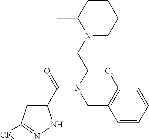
C1(C(=O)N(CCN2CCCCC2C)CC2=C(Cl)C=CC=C2)=CC([CF3])=NN1
